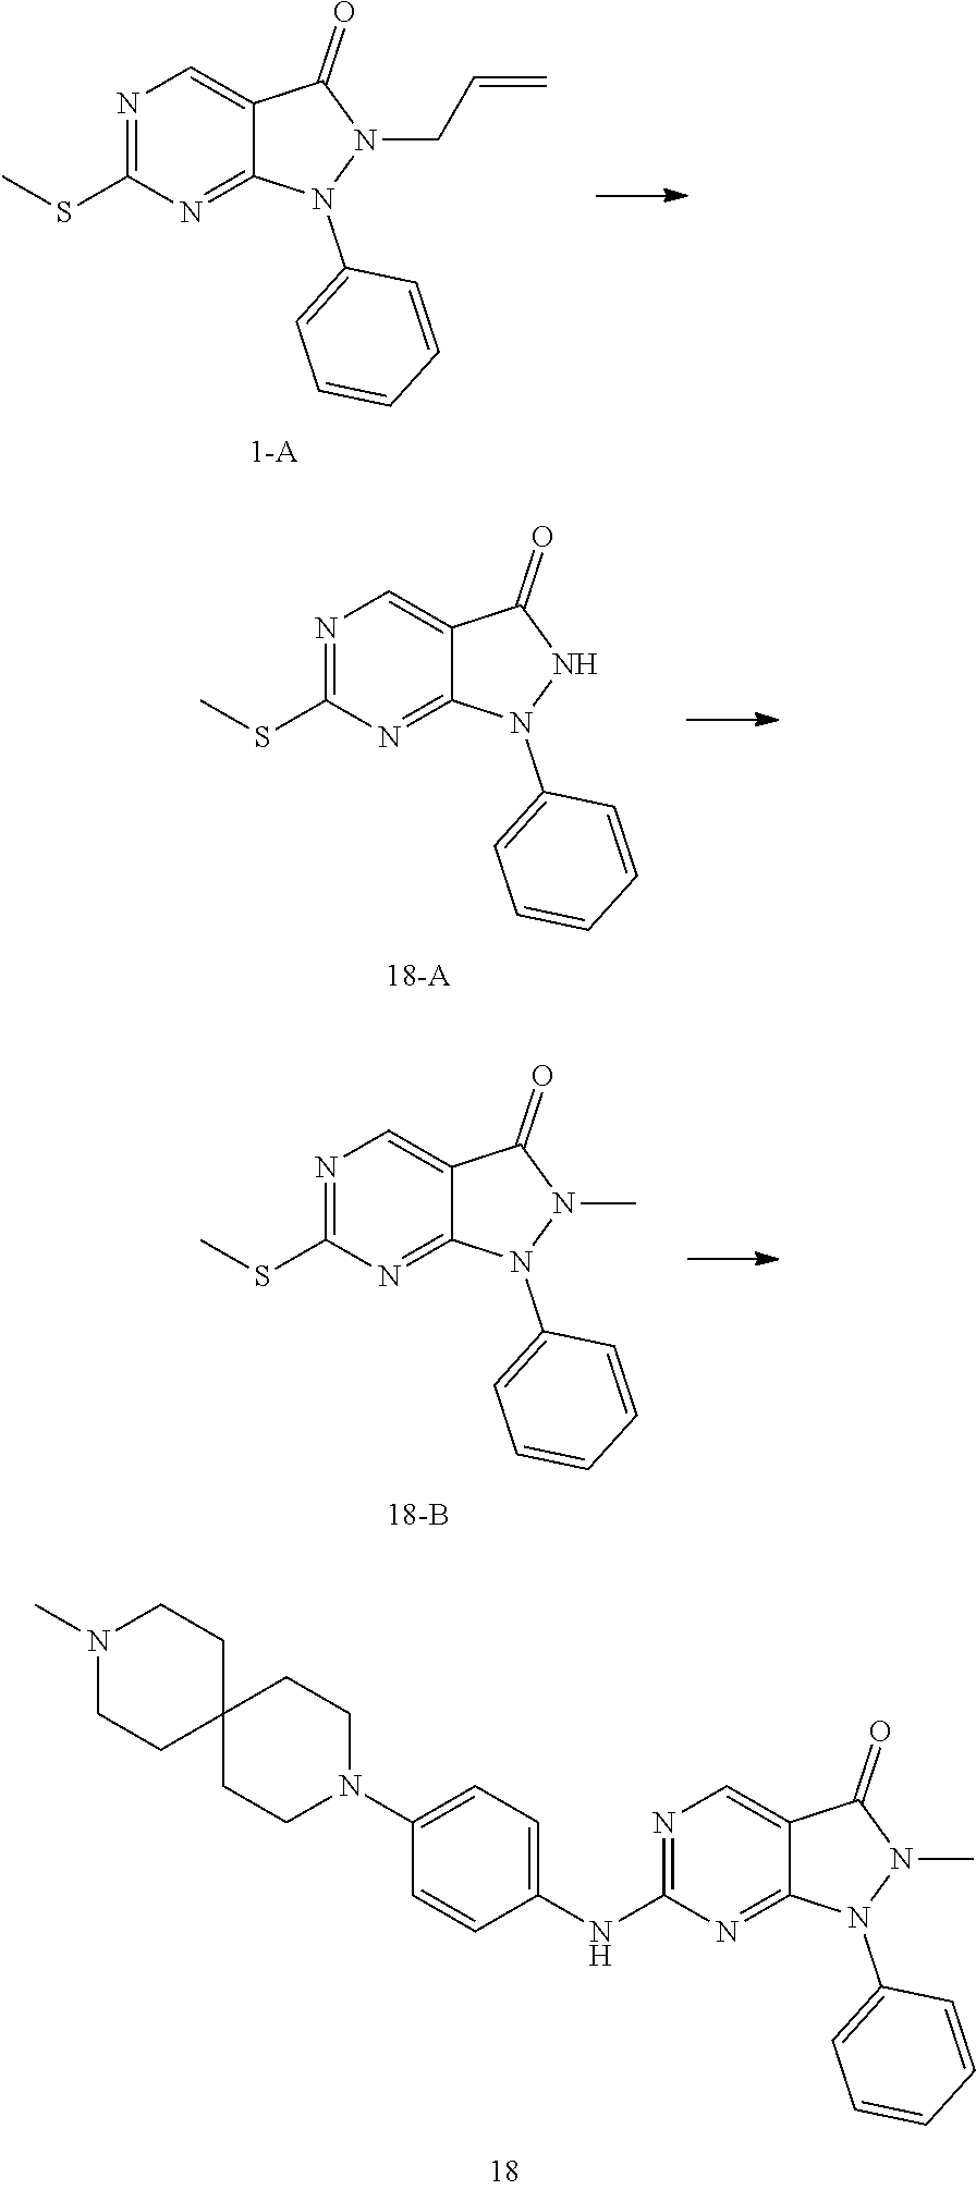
N1=C(SC)N=C2C(=C1)C(=O)N(CC=C)N2C1=CC=CC=C1.N1=C(SC)N=C2C(=C1)C(=O)NN2C1=CC=CC=C1.N1=C(SC)N=C2C(=C1)C(=O)N(C)N2C1=CC=CC=C1.N1=C(NC2=CC=C(N3CCC4(CC3)CCN(C)CC4)C=C2)N=C2C(=C1)C(=O)N(C)N2C1=CC=CC=C1
